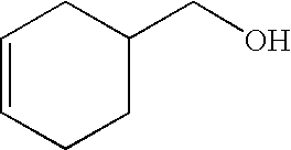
C1=CCCC(CO)C1
